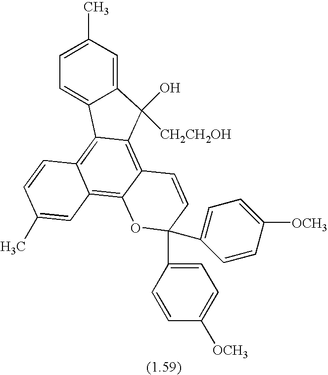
C1=C(C)C=C2C(=C1)C1=C3C(=C4C(=C1C2(O)[CH2CH2OH])C=CC(C1=CC=C([OCH3])C=C1)(C1=CC=C([OCH3])C=C1)O4)C=C(C)C=C3
